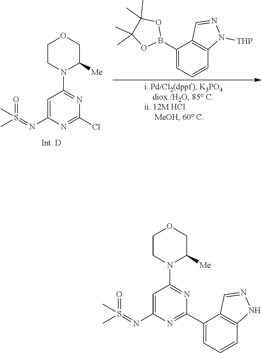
S(=NC1=CC(N2C([Me])COCC2)=NC(Cl)=N1)(C)(=O)C.CC1(C)C(C)(C)OB(C2=CC=CC3=C2C=NN3[THP])O1.S(=NC1=CC(N2C([Me])COCC2)=NC(C2=CC=CC3=C2C=NN3)=N1)(C)(=O)C
